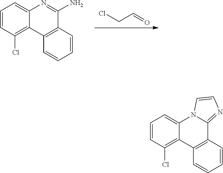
C1=CC(Cl)=C2C(=C1)N=C(N)C1=C2C=CC=C1.ClCC=O.C1=CC(Cl)=C2C(=C1)N1C(=NC=C1)C1=C2C=CC=C1
